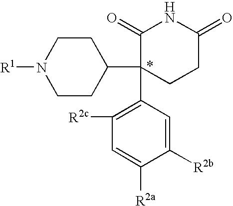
N1([R1])CCC(C2(C3=C([R2c])C=C([R2a])C([R2b])=C3)CCC(=O)NC2=O)CC1
